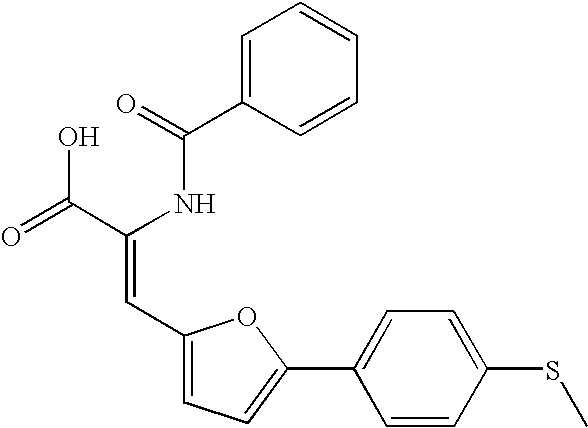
C1=C(C(=O)NC(C(=O)O)=CC2=CC=C(C3=CC=C(SC)C=C3)O2)C=CC=C1
